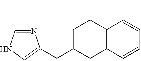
N1=CNC=C1CC1CC2=C(C(C)C1)C=CC=C2
